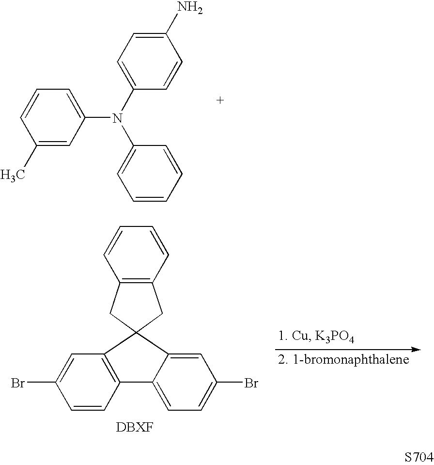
C1(C)=CC(N(C2=CC=C(N)C=C2)C2=CC=CC=C2)=CC=C1.C1=CC2=C(C=C1Br)C1(C3=CC(Br)=CC=C23)CC2=C(C1)C=CC=C2.[S704]
